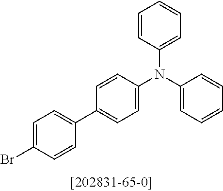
C1=CC(N(C2=CC=CC=C2)C2=CC=C(C3=CC=C(Br)C=C3)C=C2)=CC=C1
